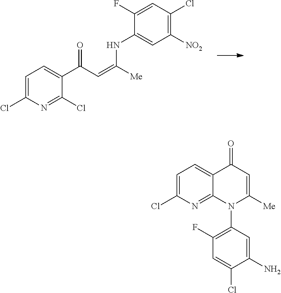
C1=C(Cl)N=C(Cl)C(C(C=C([Me])NC2=CC([NO2])=C(Cl)C=C2F)=O)=C1.C1=C(Cl)N=C2C(=C1)C(=O)C=C([Me])N2C1=C(F)C=C(Cl)C(N)=C1
